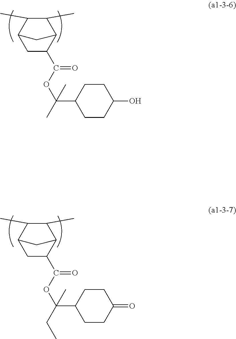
C1(C)C(C)C2CC(C(OC(C)(C3CCC(O)CC3)C)=O)C1C2.C1(C)C(C)C2CC(C(OC(CC)(C3CCC(=O)CC3)C)=O)C1C2
